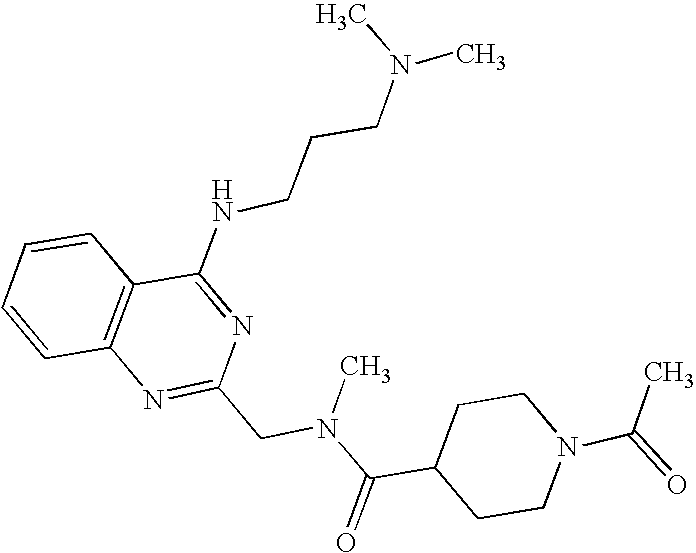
C1=CC2=C(C=C1)C(NCCCN(C)C)=NC(CN(C(C1CCN(C(=O)C)CC1)=O)C)=N2
